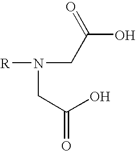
OC(CN([R])CC(=O)O)=O
